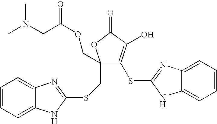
C1(CSC2=NC3=CC=CC=C3N2)(COC(CN(C)C)=O)C(SC2=NC3=CC=CC=C3N2)=C(O)C(=O)O1
